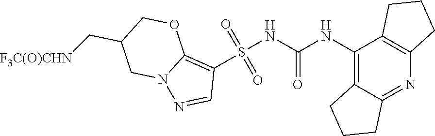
S(NC(NC1=C2C(=NC3=C1CCC3)CCC2)=O)(C1=C2N(N=C1)CC(C[F3C(O)CHN])CO2)(=O)=O
